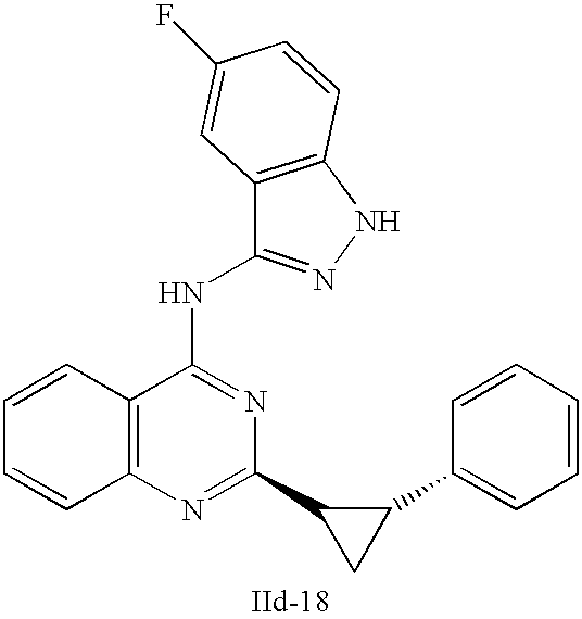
C12=C(N=C(C3CC3C3=CC=CC=C3)N=C1NC1=NNC3=C1C=C(F)C=C3)C=CC=C2
